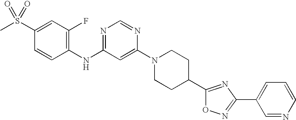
C1(S(C)(=O)=O)=CC(F)=C(NC2=NC=NC(N3CCC(C4=NC(C5=CC=CN=C5)=NO4)CC3)=C2)C=C1
